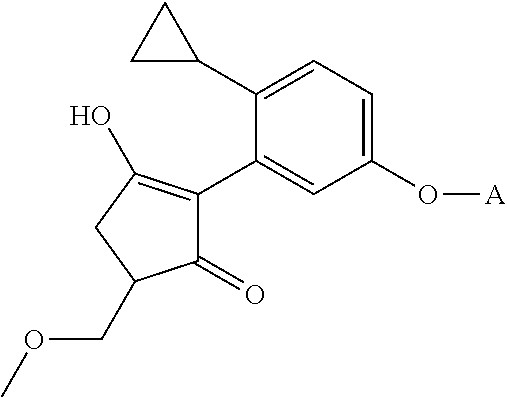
C1(=O)C(C2=CC(O[A])=CC=C2C2CC2)=C(O)CC1COC
